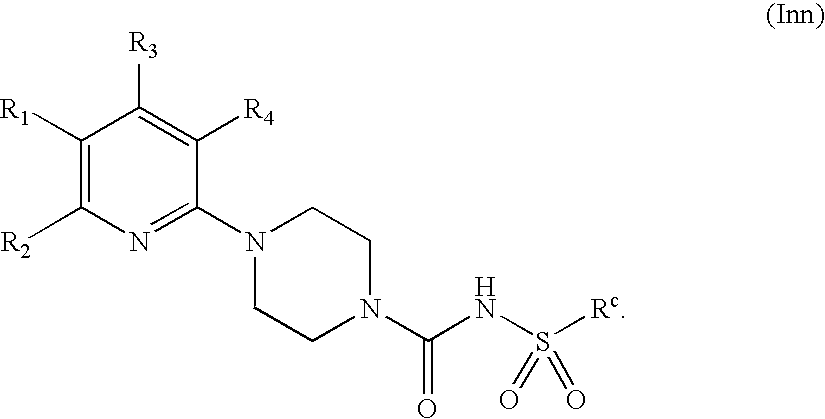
C1([R1])=C([R2])N=C(N2CCN(C(NS([Rc])(=O)=O)=O)CC2)C([R4])=C1[R3]
